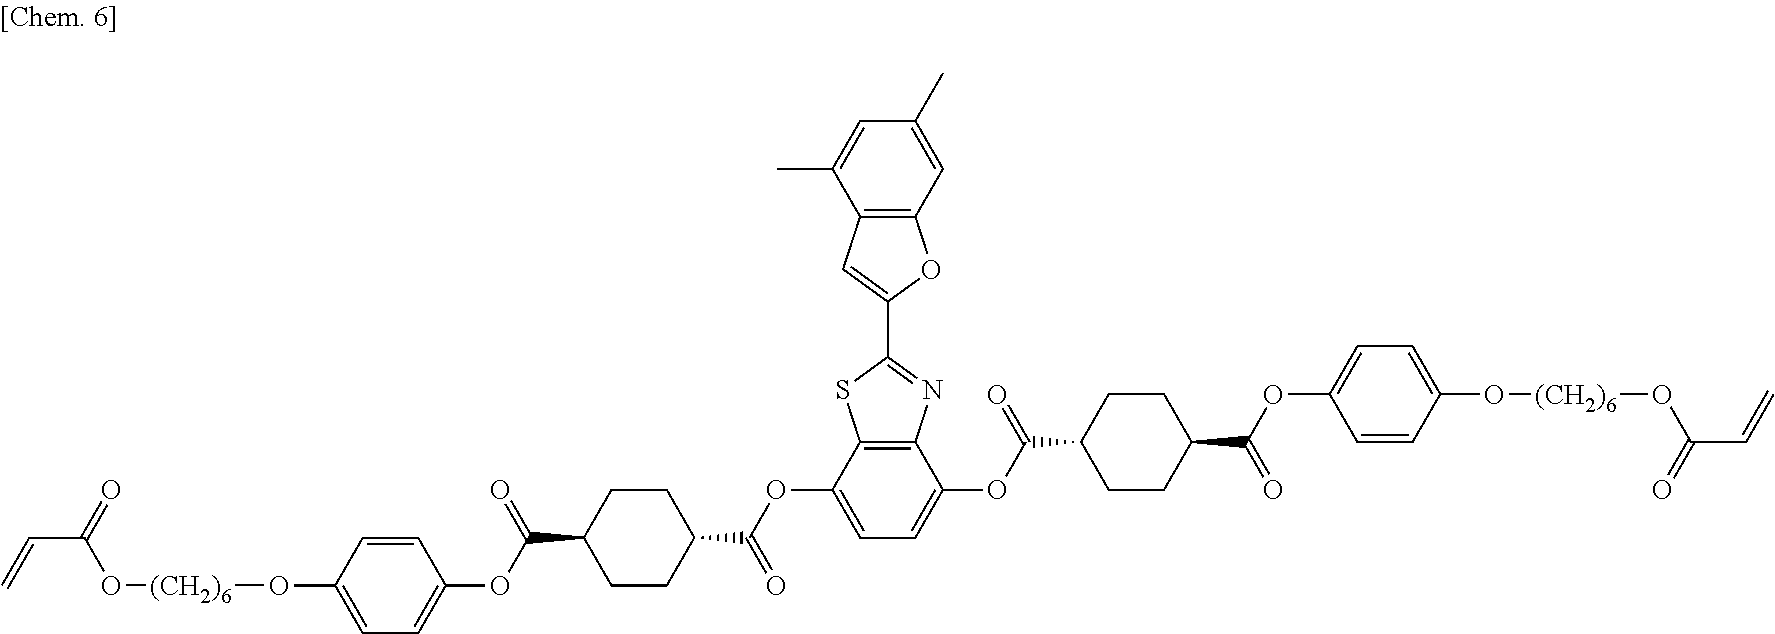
C12=C(C=C(C)C=C1C)OC(C1=NC3=C(S1)C(OC(=O)C1CCC(C(=O)OC4=CC=C(O[(CH2)6]OC(=O)C=C)C=C4)CC1)=CC=C3OC(=O)C1CCC(C(=O)OC3=CC=C(O[(CH2)6]OC(=O)C=C)C=C3)CC1)=C2
